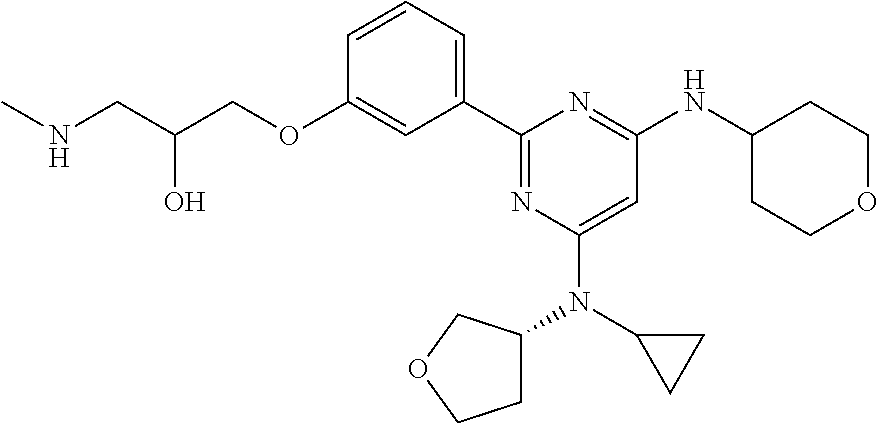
C1=CC=C(C2=NC(N(C3CCOC3)C3CC3)=CC(NC3CCOCC3)=N2)C=C1OCC(CNC)O
